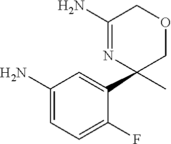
C1(N)=CC=C(F)C(C2(C)N=C(N)COC2)=C1
